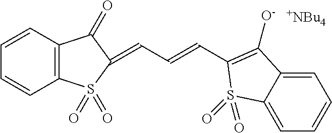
C12=C(C=CC=C1)C(=O)C(=CC=CC1=C([O-])C3=CC=CC=C3S1(=O)=O)S2(=O)=O.[+NBu4]
